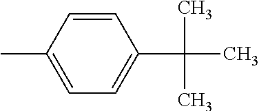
CC1=CC=C(C(C)(C)C)C=C1
